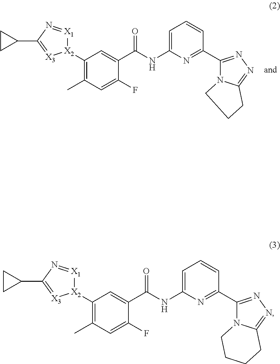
[X2]1(C2=C(C)C=C(F)C(C(NC3=CC=CC(C4=NN=C5N4CCC5)=N3)=O)=C2)[X1]=NC(C2CC2)=[X3]1.[X2]1(C2=C(C)C=C(F)C(C(NC3=CC=CC(C4=NN=C5N4CCCC5)=N3)=O)=C2)[X1]=NC(C2CC2)=[X3]1
